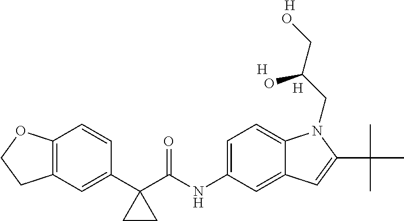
C12=C(C=C(C3(C(NC4=CC=C5C(=C4)C=C(C(C)(C)C)N5CC(CO)O)=O)CC3)C=C1)CCO2.[H].[H].[H]
